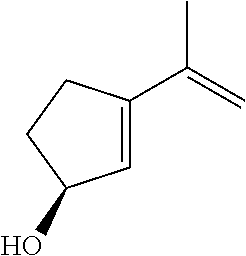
C1=C(C(=C)C)CCC1O
